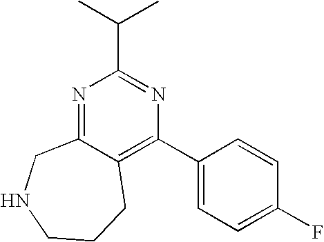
N1=C2C(=C(C3=CC=C(F)C=C3)N=C1C(C)C)CCCNC2
